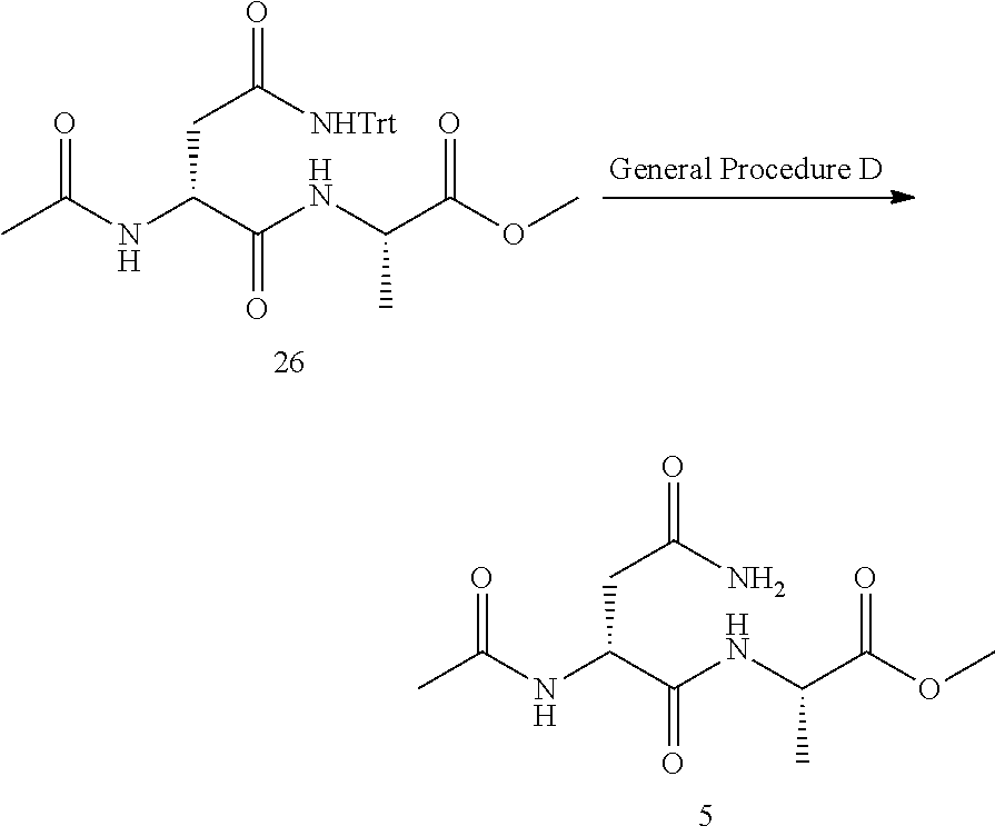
N(C(C(NC(C)C(=O)OC)=O)CC(=O)[NHTrt])C(C)=O.N(C(C(NC(C)C(=O)OC)=O)CC(=O)N)C(C)=O
